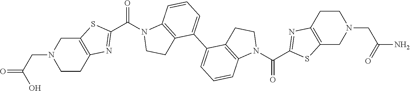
OC(=O)CN1CCC2=C(C1)SC(C(=O)N1CCC3=C1C=CC=C3C1=CC=CC3=C1CCN3C(=O)C1=NC3=C(S1)CN(CC(=O)N)CC3)=N2
